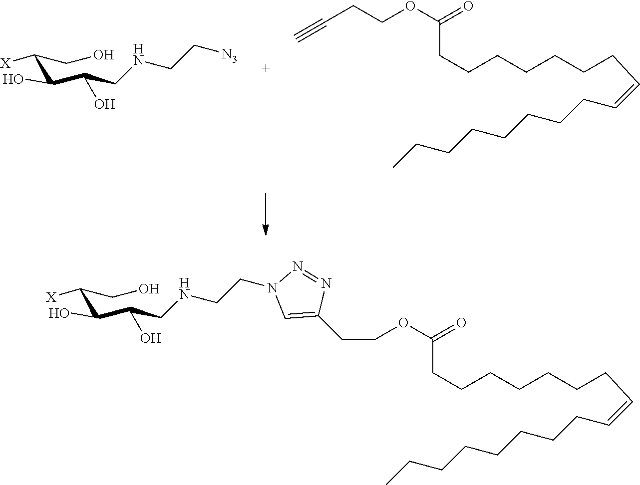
[X]C(CO)C(C(O)CNCC[N3])O.C(=CCCCCCCCC)CCCCCCCC(=O)OCCC#C.[X]C(CO)C(C(O)CNCCN1C=C(CCOC(CCCCCCCC=CCCCCCCCC)=O)N=N1)O
